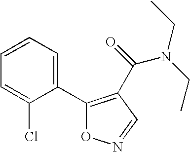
C1(C2=CC=CC=C2Cl)=C(C(N(CC)CC)=O)C=NO1
